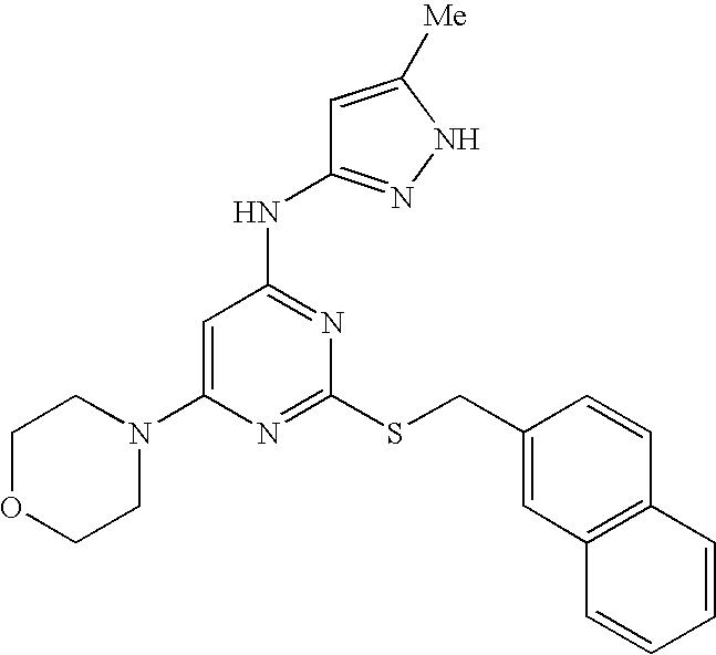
C1(N2CCOCC2)=CC(NC2=NNC([Me])=C2)=NC(SCC2=CC3=C(C=C2)C=CC=C3)=N1
